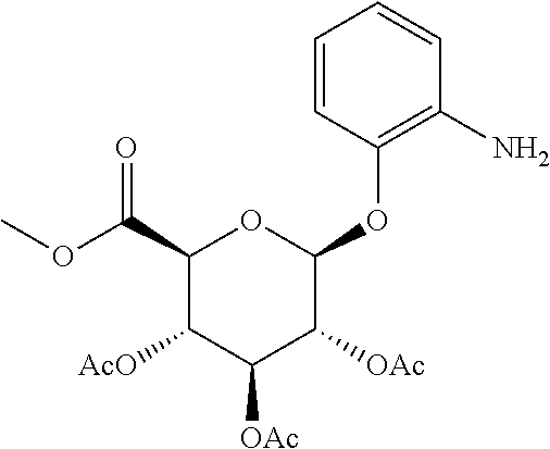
C1=CC(OC2OC(C(OC)=O)C([AcO])C([OAc])C2[OAc])=C(N)C=C1
